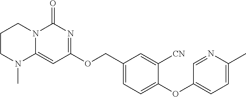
C1CN(C)C2=CC(OCC3=CC=C(OC4=CC=C(C)N=C4)C([CN])=C3)=NC(=O)N2C1
